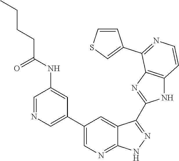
C1=NC=C(C2=CN=C3C(=C2)C(C2=NC4=C(N2)C=CN=C4C2=CSC=C2)=NN3)C=C1NC(CCCC)=O
